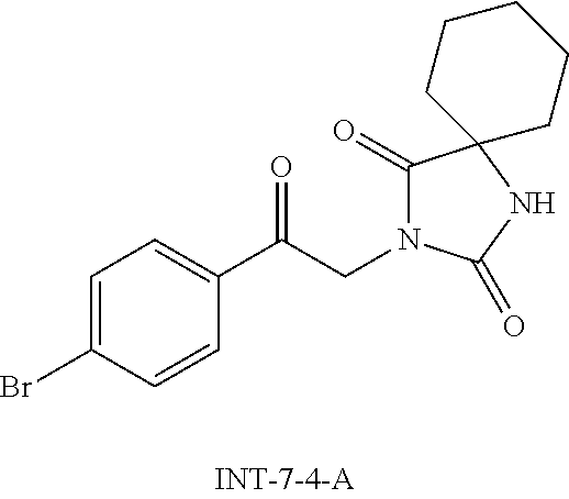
C1=C(Br)C=CC(C(CN2C(=O)C3(NC2=O)CCCCC3)=O)=C1
